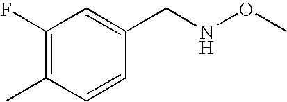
C1(F)=C(C)C=CC(CNOC)=C1
